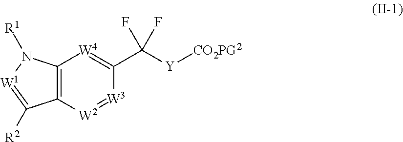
C12=C([W2]=[W3]C(C([Y][CO2PG2])(F)F)=[W4]1)C([R2])=[W1]N2[R1]
